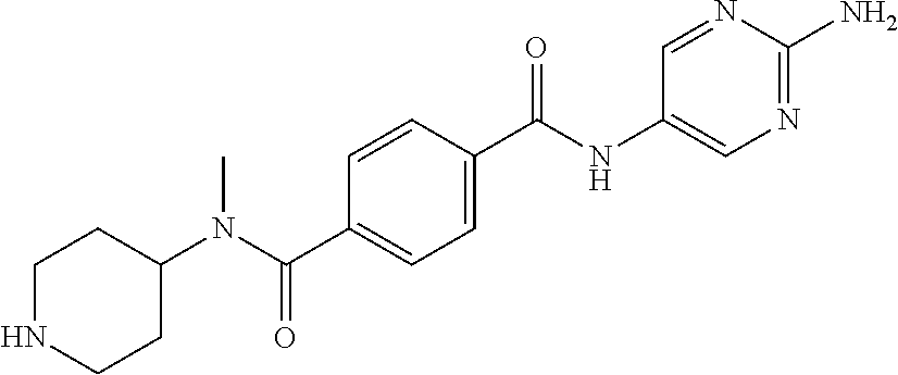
C1NCCC(N(C(C2=CC=C(C(NC3=CN=C(N)N=C3)=O)C=C2)=O)C)C1
